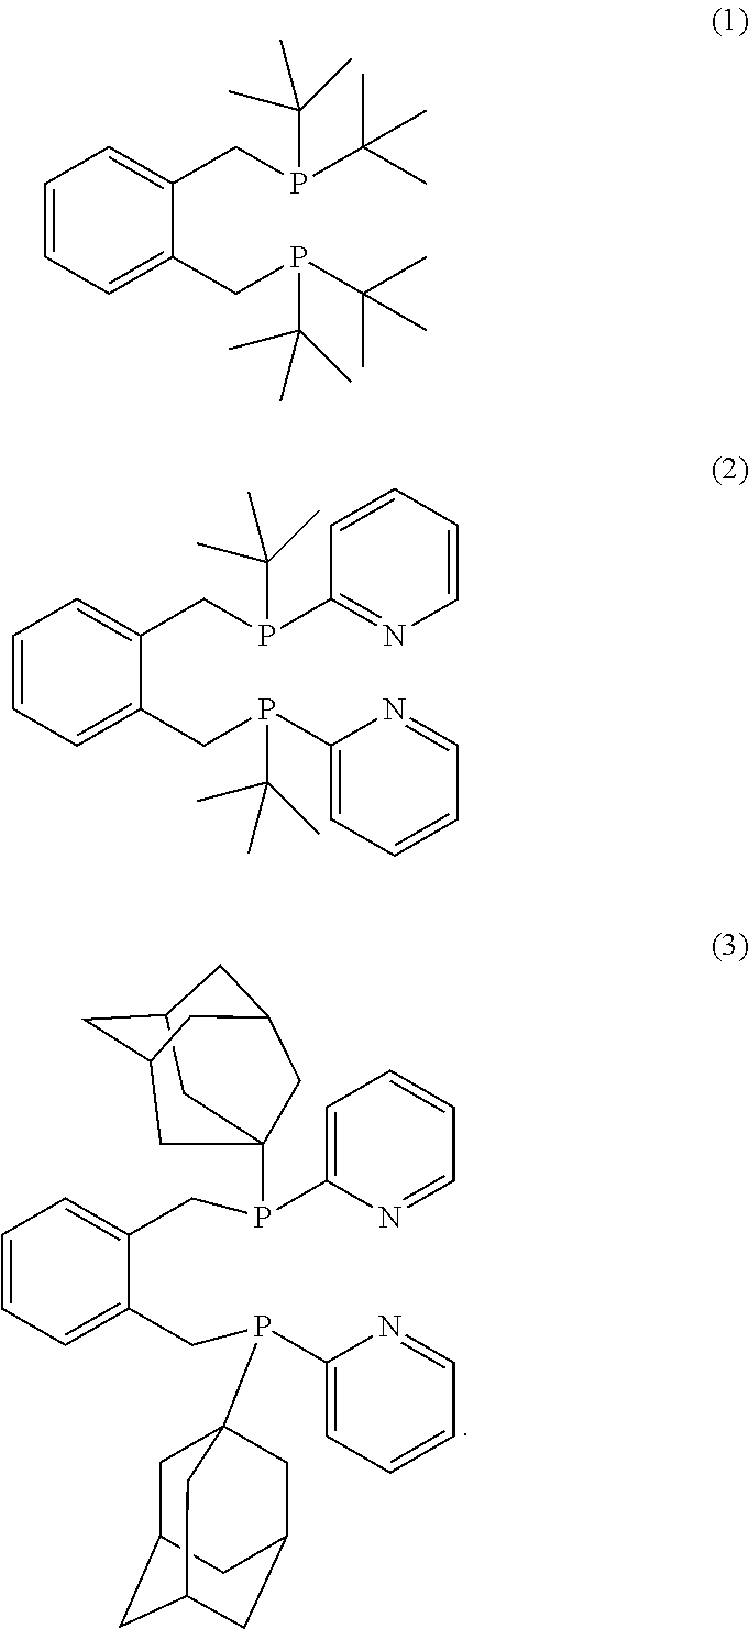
C1=CC=C(CP(C2=CC=CC=N2)C23CC4CC(CC(C2)C4)C3)C(CP(C2=CC=CC=N2)C23CC4CC(CC(C2)C4)C3)=C1.C1=CC=C(CP(C(C)(C)C)C(C)(C)C)C(CP(C(C)(C)C)C(C)(C)C)=C1.C1=CC=C(CP(C(C)(C)C)C2=CC=CC=N2)C(CP(C(C)(C)C)C2=NC=CC=C2)=C1
